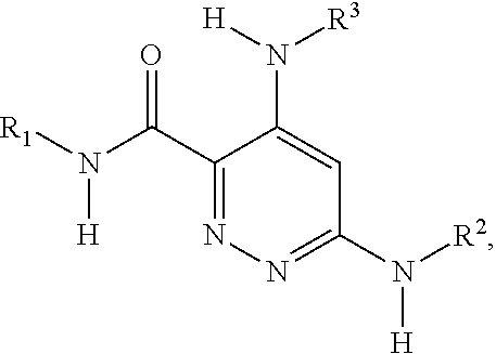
C1(C(N([R1])[H])=O)=NN=C(N([R2])[H])C=C1N([H])[R3]
